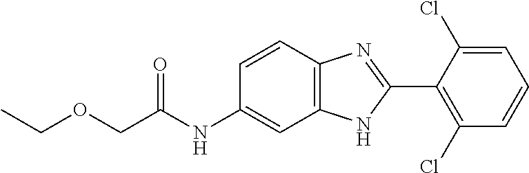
O=C(NC1=CC2=C(C=C1)N=C(C1=C(Cl)C=CC=C1Cl)N2)COCC
